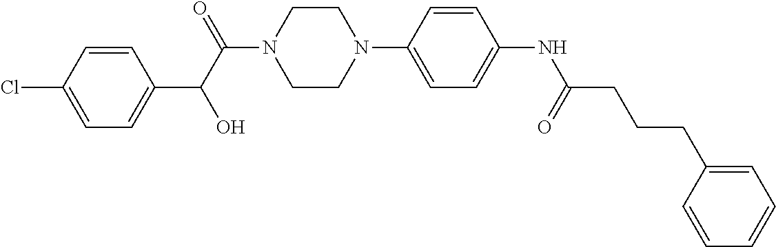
C1=CC(Cl)=CC=C1C(C(=O)N1CCN(C2=CC=C(NC(CCCC3=CC=CC=C3)=O)C=C2)CC1)O
